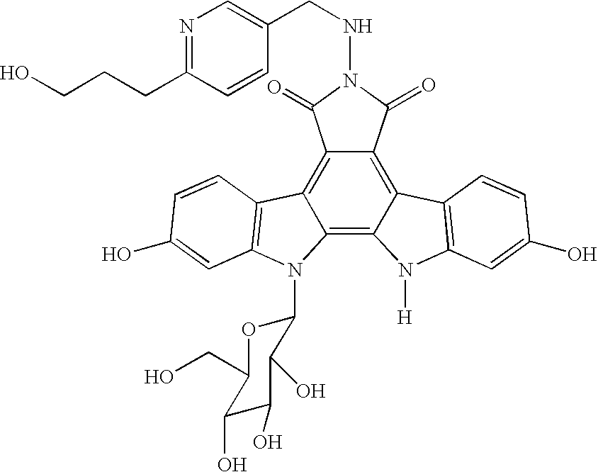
C12=C3C(=C4C(=C1C(=O)N(NCC1=CN=C(CCCO)C=C1)C2=O)C1=C(N4[H])C=C(O)C=C1)N(C1OC(CO)C(O)C(O)C1O)C1=C3C=CC(O)=C1
